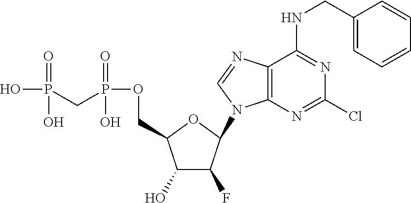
C1(O)C(F)C(N2C3=C(N=C2)C(NCC2=CC=CC=C2)=NC(Cl)=N3)OC1COP(CP(O)(=O)O)(=O)O
